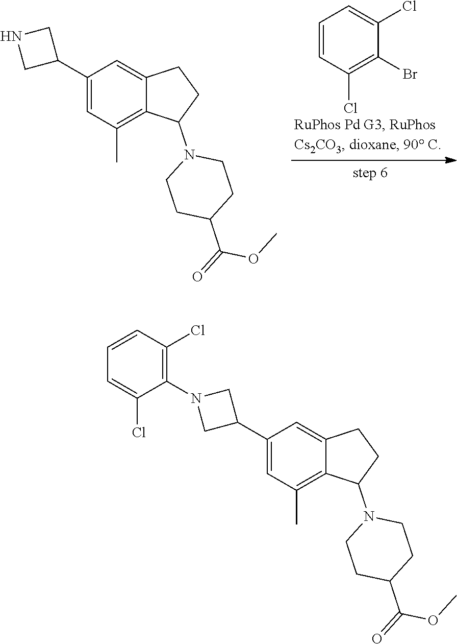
C1=CC(Cl)=C(Br)C(Cl)=C1.C1(C2CNC2)=CC(C)=C2C(=C1)CCC2N1CCC(C(=O)OC)CC1.C1(C2CN(C3=C(Cl)C=CC=C3Cl)C2)=CC(C)=C2C(=C1)CCC2N1CCC(C(=O)OC)CC1
